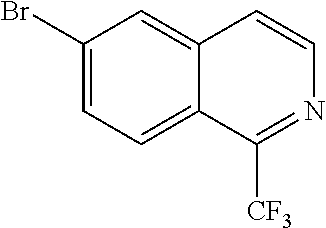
C1(Br)=CC=C2C(=C1)C=CN=C2[CF3]
